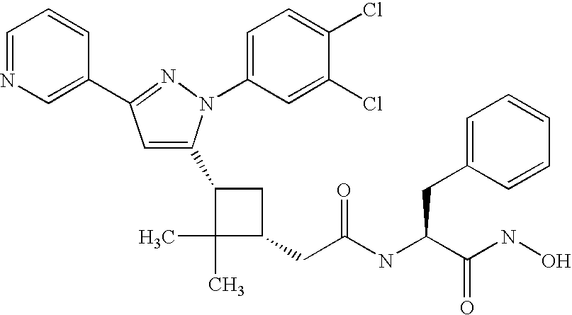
C1(C2=CC(C3=CN=CC=C3)=NN2C2=CC=C(Cl)C(Cl)=C2)C(C)(C)C(CC(=O)NC(CC2=CC=CC=C2)C(NO)=O)C1
